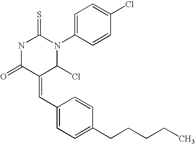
S=C1NC(=O)C(=CC2=CC=C(CCCCC)C=C2)C(Cl)N1C1=CC=C(Cl)C=C1
